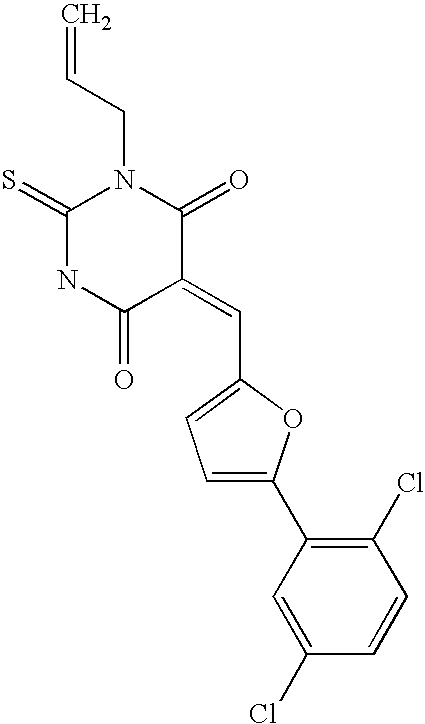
C=CCN1C(=S)NC(=O)C(=CC2=CC=C(C3=C(Cl)C=CC(Cl)=C3)O2)C1=O
